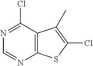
C12=C(C(Cl)=NC=N1)C(C)=C(Cl)S2
